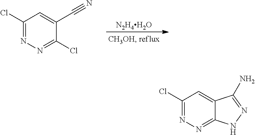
C1(Cl)=NN=C(Cl)C(C#N)=C1.[N2H4H2O].C1(Cl)=NN=C2C(=C1)C(N)=NN2
